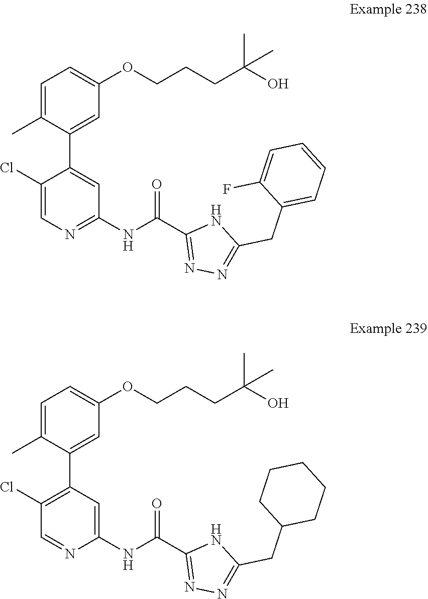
C1=C(C)C(C2=CC(NC(C3=NN=C(CC4=CC=CC=C4F)N3)=O)=NC=C2Cl)=CC(OCCCC(C)(O)C)=C1.C1=C(C)C(C2=C(Cl)C=NC(NC(C3=NN=C(CC4CCCCC4)N3)=O)=C2)=CC(OCCCC(C)(O)C)=C1
